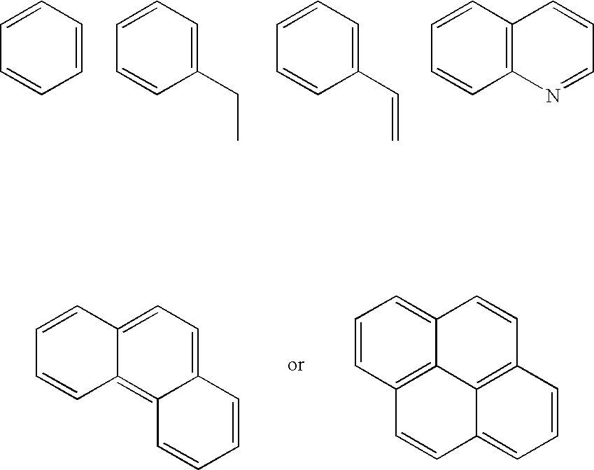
C1=CC=CC=C1.C1(CC)=CC=CC=C1.C1(C=C)=CC=CC=C1.C12=C(C=CC=C1)C=CC=N2.C12=C3C(=CC=C1C=CC=C2)C=CC=C3.C1=CC2=C3C(=C1)C=CC1=C3C(=CC=C1)C=C2
